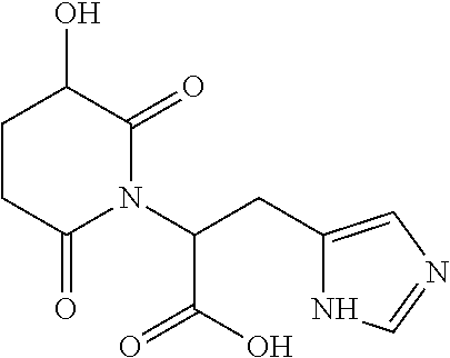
C1CC(=O)N(C(CC2=CN=CN2)C(=O)O)C(=O)C1O
